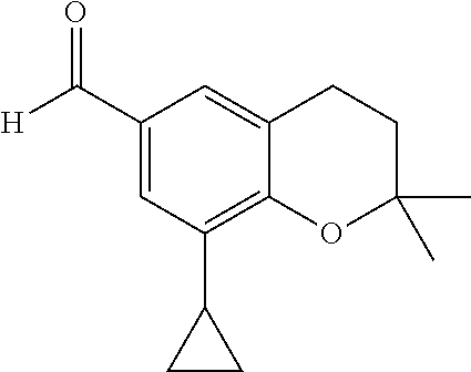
C1(C([H])=O)=CC(C2CC2)=C2C(=C1)CCC(C)(C)O2
